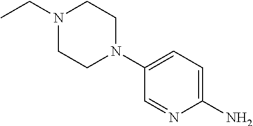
C1=NC(N)=CC=C1N1CCN(CC)CC1
